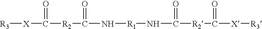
[R3][X]C([R2]C(=O)N[R1]NC([R2]C([X][R3])=O)=O)=O
